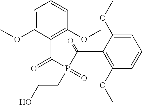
C1=C(OC)C(C(P(C(C2=C(OC)C=CC=C2OC)=O)(CCO)=O)=O)=C(OC)C=C1
